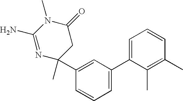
N1=C(N)N(C)C(=O)CC1(C)C1=CC(C2=CC=CC(C)=C2C)=CC=C1
